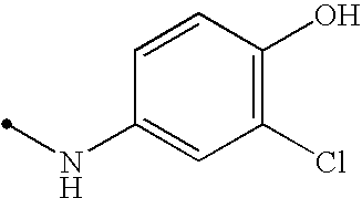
N(C1=CC(Cl)=C(O)C=C1)C
